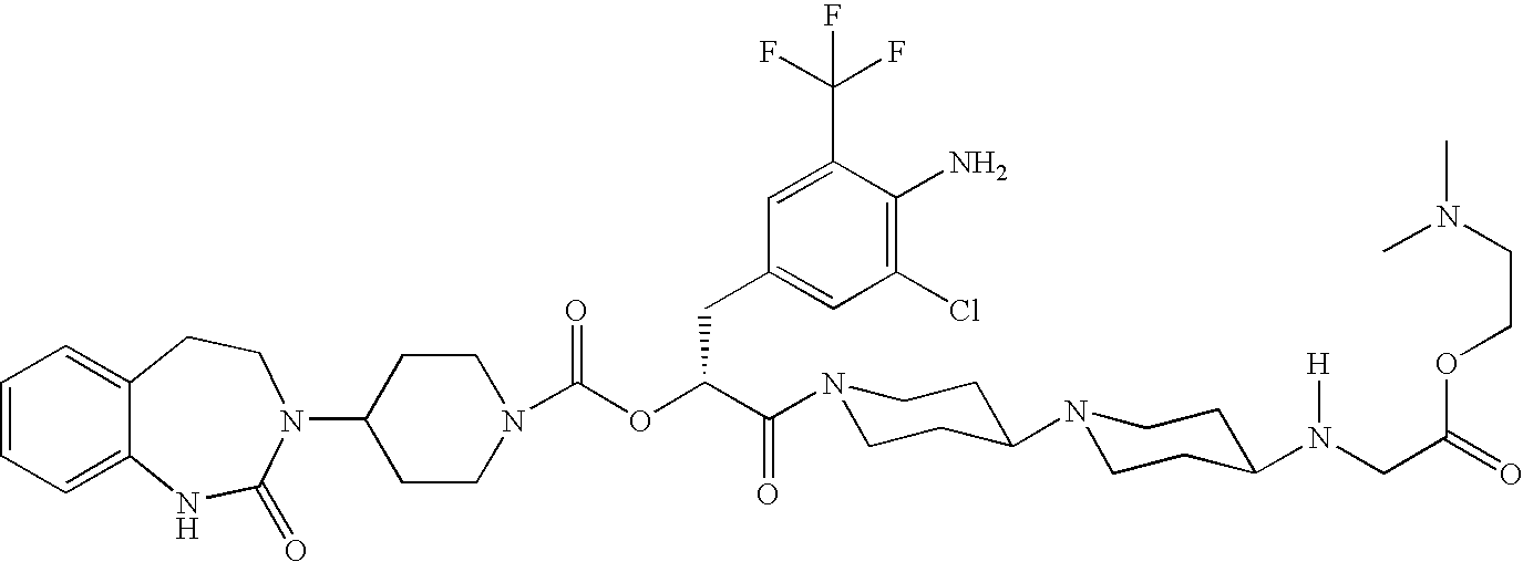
C1(N2C(=O)NC3=CC=CC=C3CC2)CCN(C(OC(C(N2CCC(N3CCC(N(CC(=O)OCCN(C)C)[H])CC3)CC2)=O)CC2=CC(Cl)=C(N)C(C(F)(F)F)=C2)=O)CC1
